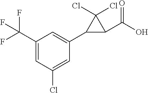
C1(C(F)(F)F)=CC(Cl)=CC(C2C(C(O)=O)C2(Cl)Cl)=C1
